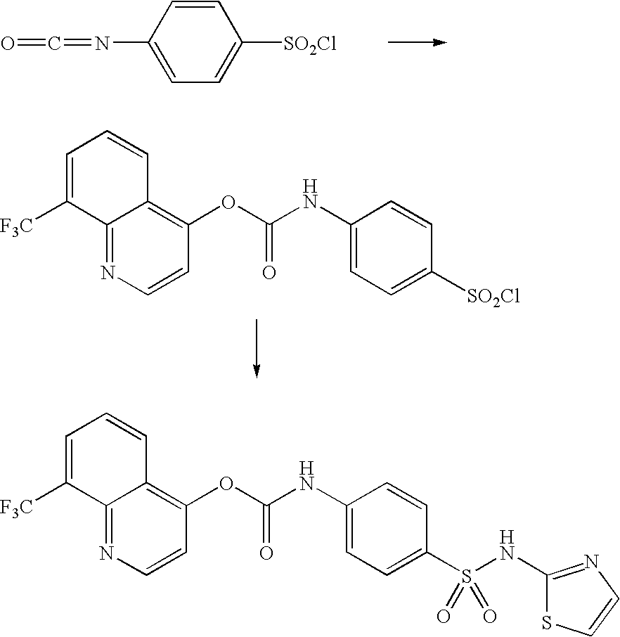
C1=CC(N=C=O)=CC=C1[SO2Cl].C12=NC=CC(OC(NC3=CC=C([SO2Cl])C=C3)=O)=C1C=CC=C2[F3C].C12=NC=CC(OC(NC3=CC=C(S(NC4=NC=CS4)(=O)=O)C=C3)=O)=C1C=CC=C2[F3C]
